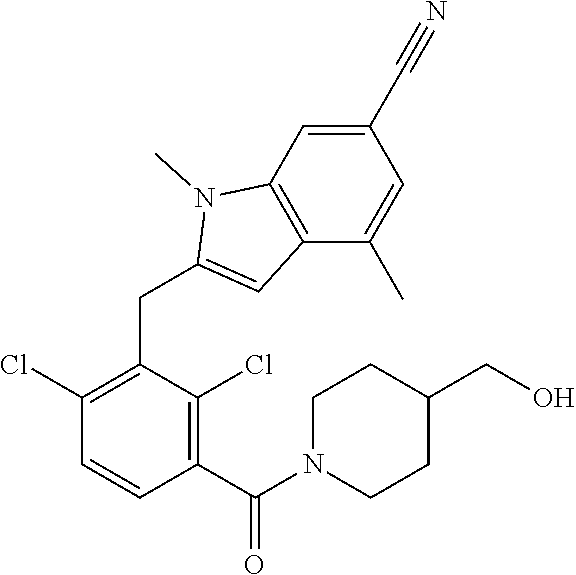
C1(Cl)=C(CC2=CC3=C(N2C)C=C(C#N)C=C3C)C(Cl)=C(C(=O)N2CCC(CO)CC2)C=C1
